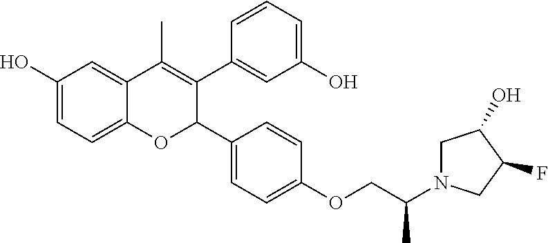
C12=CC=C(O)C=C1C(C)=C(C1=CC(O)=CC=C1)C(C1=CC=C(OCC(N3CC(O)C(F)C3)C)C=C1)O2
